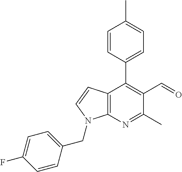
C1=CC(C2=C(C=O)C(C)=NC3=C2C=CN3CC2=CC=C(F)C=C2)=CC=C1C
